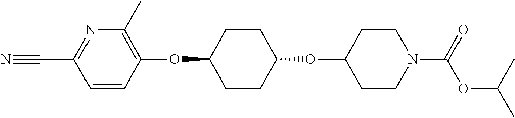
C1=CC(OC2CCC(OC3CCN(C(OC(C)C)=O)CC3)CC2)=C(C)N=C1C#N
